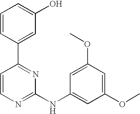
C1=CC(C2=NC(NC3=CC(OC)=CC(OC)=C3)=NC=C2)=CC(O)=C1
